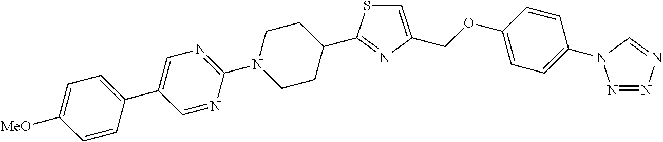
C1=NC(N2CCC(C3=NC(COC4=CC=C(N5N=NN=C5)C=C4)=CS3)CC2)=NC=C1C1=CC=C([MeO])C=C1
